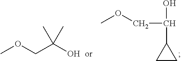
C1CC1C(COC)O.COCC(O)(C)C
